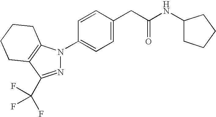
N1=C(C(F)(F)F)C2=C(N1C1=CC=C(CC(NC3CCCC3)=O)C=C1)CCCC2
